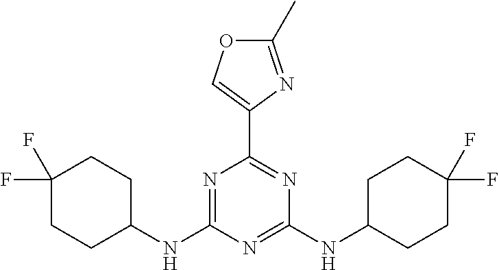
C1(NC2=NC(C3=COC(C)=N3)=NC(NC3CCC(F)(F)CC3)=N2)CCC(F)(F)CC1
